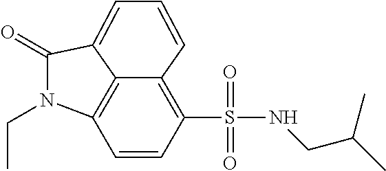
C1=CC(S(NCC(C)C)(=O)=O)=C2C=CC=C3C(=O)N(CC)C1=C23
